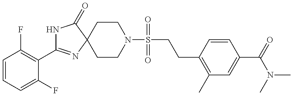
N1C(C2=C(F)C=CC=C2F)=NC2(C1=O)CCN(S(CCC1=C(C)C=C(C(N(C)C)=O)C=C1)(=O)=O)CC2
